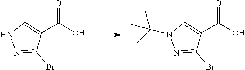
N1=C(Br)C(C(O)=O)=CN1C(C)(C)C.N1=C(Br)C(C(O)=O)=CN1
